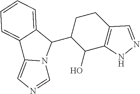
C12=CC=CC=C1C(C1C(O)C3=C(CC1)C=NN3)N1C2=CN=C1
